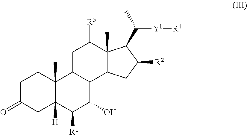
C1C(=O)CC2([H])C(C)(C1)C1C(C(O)C2[R1])C2C(C)(C([R5])C1)C(C(C)[Y1][R4])C([R2])C2
